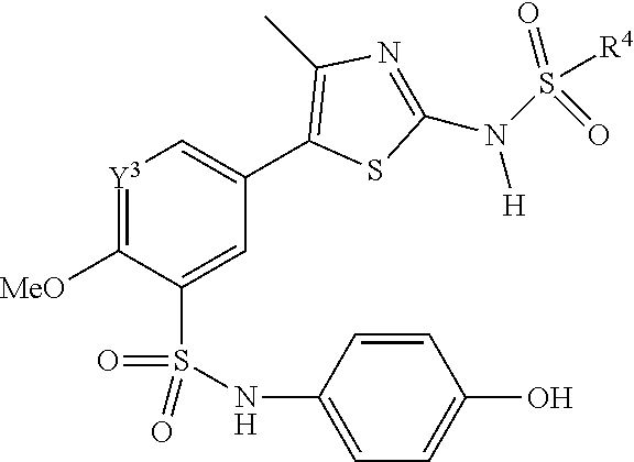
[Y3]1=C([MeO])C(S(=O)(=O)NC2=CC=C(O)C=C2)=CC(C2=C(C)N=C(N(S(=O)(=O)[R4])[H])S2)=C1
